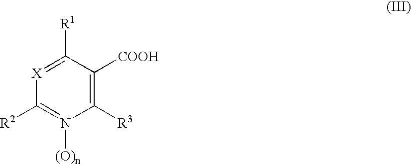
C1([R3])=C([COOH])C([R1])=[X]C([R2])=N1[(O)n]
